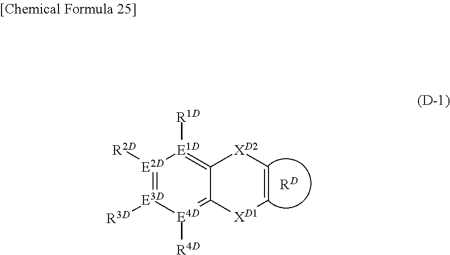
C12=[E1D]([R1D])[E2D]([R2D])=[E3D]([R3D])[E4D]([R4D])=C1[XD1]C=C[XD2]2.[RD]
